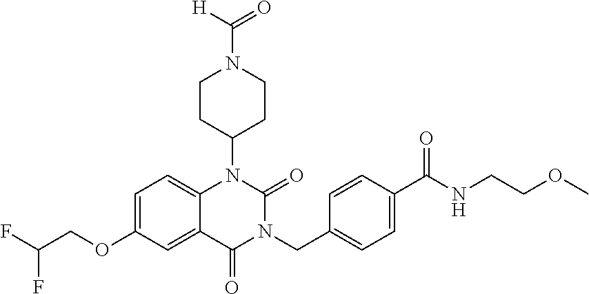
C1=C(OCC(F)F)C=C2C(=C1)N(C1CCN(C(=O)[H])CC1)C(=O)N(CC1=CC=C(C(NCCOC)=O)C=C1)C2=O
